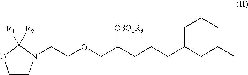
C1CN(CCOCC(CCCC(CCC)CCC)[OSO2R3])C([R1])([R2])O1
